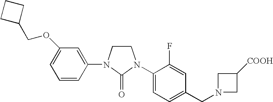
C1CN(C2=CC(OCC3CCC3)=CC=C2)C(=O)N1C1=CC=C(CN2CC([COOH])C2)C=C1F
